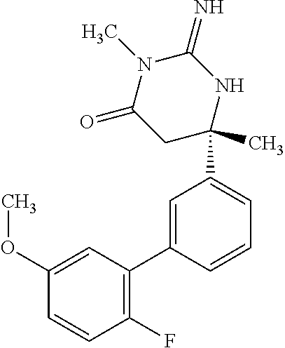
C1(C2(C)CC(=O)N(C)C(=N)N2)=CC=CC(C2=C(F)C=CC(OC)=C2)=C1
